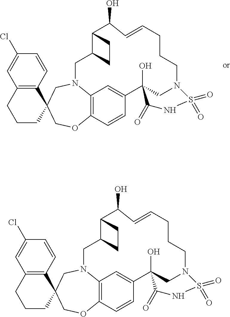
C12=C(C=CC(Cl)=C1)C1(CCC2)COC2=C3N(C1)CC1C(CC1)C(O)C=CCCCN1CC(O)(C(=C3)C=C2)C(=O)NS1(=O)=O.C12=C(C=CC(Cl)=C1)C1(CCC2)COC2=C3N(C1)CC1C(CC1)C(O)C=CCCCN1CC(O)(C(=C3)C=C2)C(=O)NS1(=O)=O
